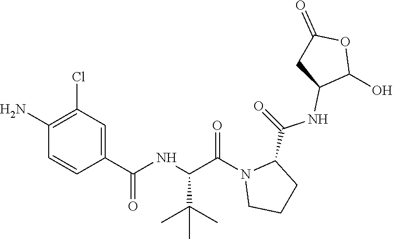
C1C(NC(=O)C2N(C(C(NC(C3=CC(Cl)=C(N)C=C3)=O)C(C)(C)C)=O)CCC2)C(O)OC1=O
